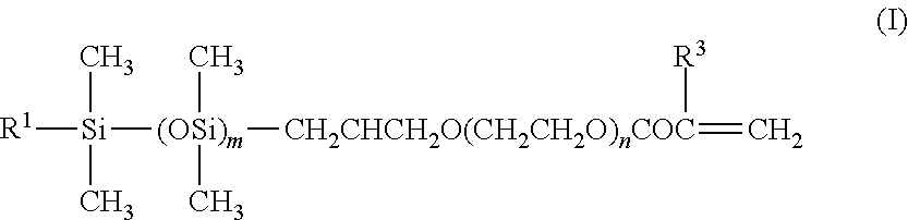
[R1][Si](C)(C)[(OSi)m](C)(C)[CH2CHCH2O(CH2CH2O)nCOC](=C)[R3]
